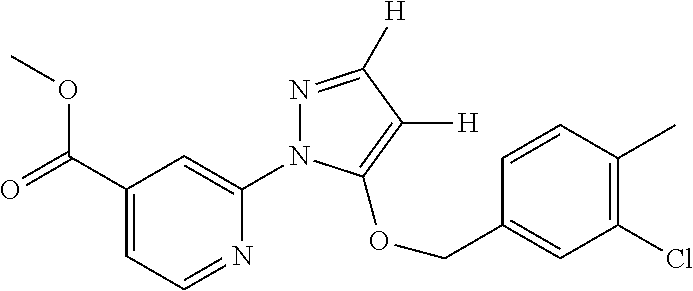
O(C(C1=CC=NC(N2N=C([H])C([H])=C2OCC2=CC(Cl)=C(C)C=C2)=C1)=O)C
